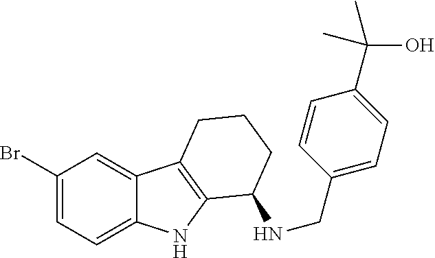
C1(Br)=CC=C2C(=C1)C1=C(N2)C(NCC2=CC=C(C(C)(C)O)C=C2)CCC1
